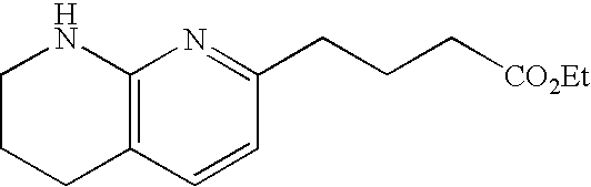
C1CCC2=C(N1)N=C(CCC[CO2Et])C=C2
